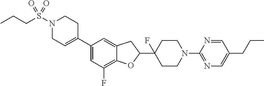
C1(C2=CCN(S(CCC)(=O)=O)CC2)=CC(F)=C2C(=C1)CC(C1(F)CCN(C3=NC=C(CCC)C=N3)CC1)O2
